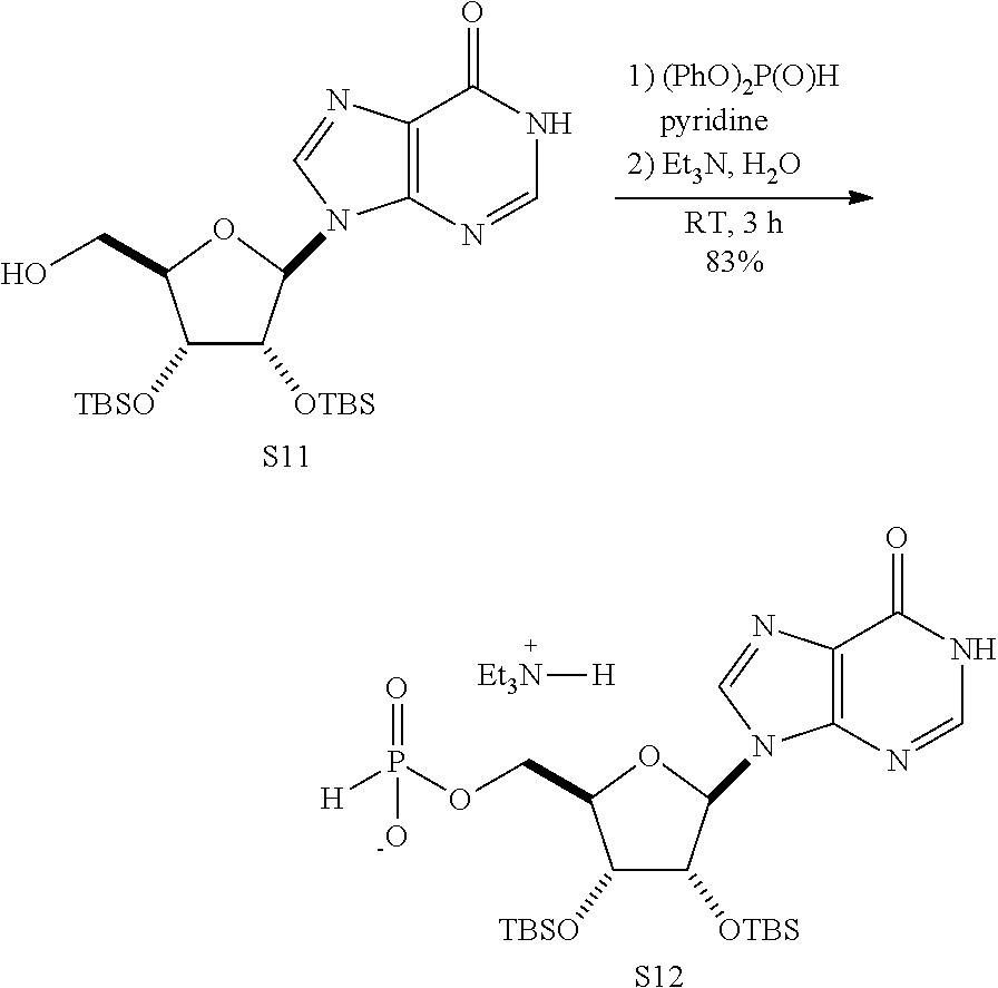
C1([TBSO])C([OTBS])C(N2C3=C(N=C2)C(=O)NC=N3)OC1CO.[S11].C1([TBSO])C([OTBS])C(N2C3=C(N=C2)C(=O)NC=N3)OC1COP([-O])(=O)[H].[S12].[Et3N][H]
